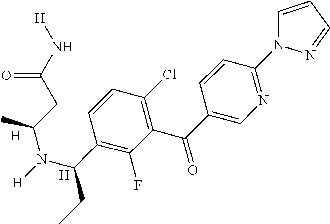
[H].[H].N1=C(N2C=CC=N2)C=CC(C(=O)C2=C(Cl)C=CC(C(N([H])C(CC(N[H])=O)C)CC)=C2F)=C1
